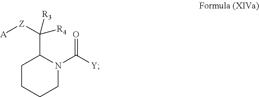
C1CCCN(C([Y])=O)C1C([R4])([Z][A])[R3]
